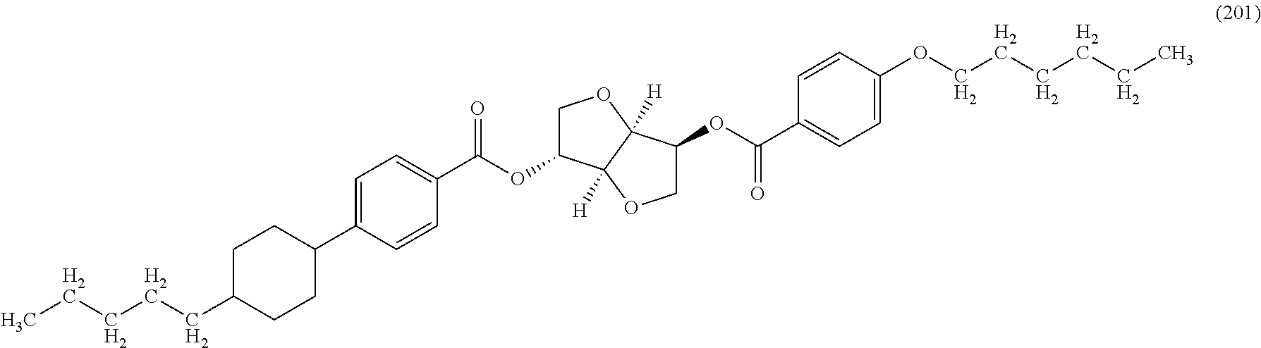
C1C(CCCCC)CCC(C2=CC=C(C(OC3COC4([H])C3([H])OCC4OC(C3=CC=C(OCCCCCC)C=C3)=O)=O)C=C2)C1
